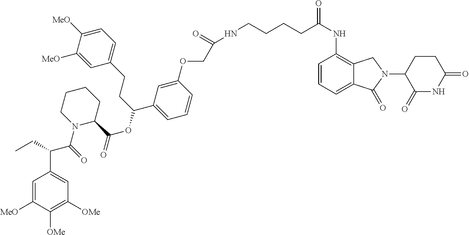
C1(NC(CCCCNC(=O)COC2=CC(C(CCC3=CC=C([MeO])C([MeO])=C3)OC(C3CCCCN3C(=O)C(C3=CC([OMe])=C([OMe])C([MeO])=C3)CC)=O)=CC=C2)=O)=C2C(=CC=C1)C(=O)N(C1CCC(=O)NC1=O)C2
